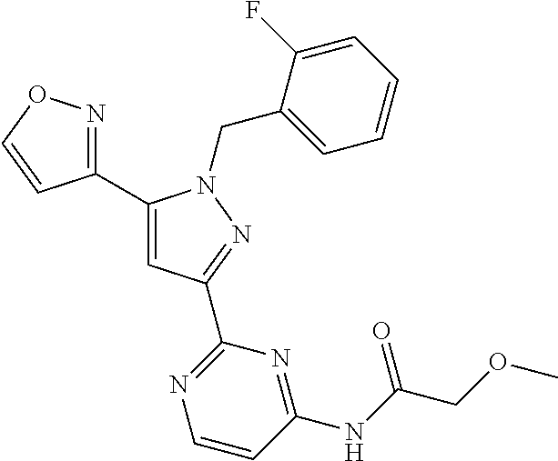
C1(C2=NOC=C2)=CC(C2=NC=CC(NC(COC)=O)=N2)=NN1CC1=CC=CC=C1F
